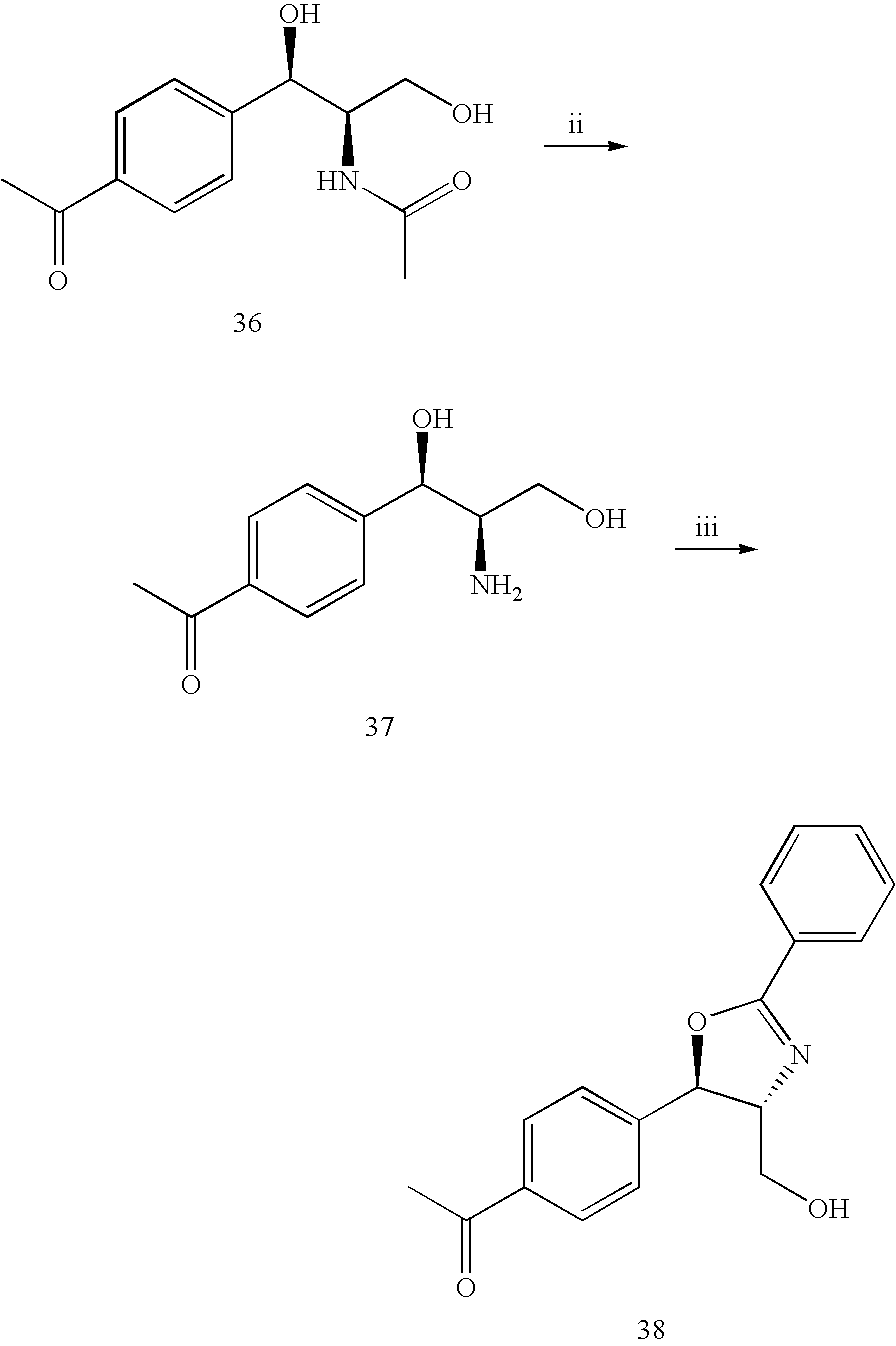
C1=C(C(C)=O)C=CC(C(O)C(CO)NC(=O)C)=C1.C1=C(C(C)=O)C=CC(C(O)C(CO)N)=C1.C1=C(C(C)=O)C=CC(C2OC(C3=CC=CC=C3)=NC2CO)=C1
